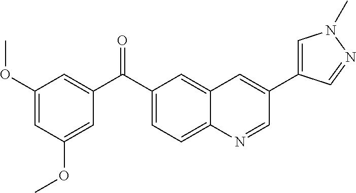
O=C(C1=CC(OC)=CC(OC)=C1)C1=CC=C2C(=C1)C=C(C1=CN(C)N=C1)C=N2
